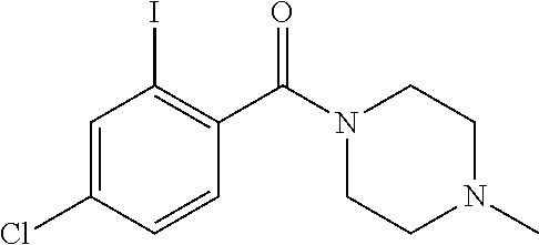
C1=C(Cl)C=CC(C(N2CCN(C)CC2)=O)=C1I
